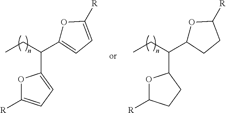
O1C([R])=CC=C1C(CC)C1=CC=C([R])O1.O1C([R])CCC1C(CC)C1OC([R])CC1
